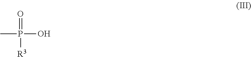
CP(=O)(O)[R3]
